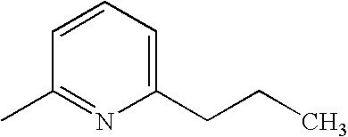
C1=CC=C(CCC)N=C1C
